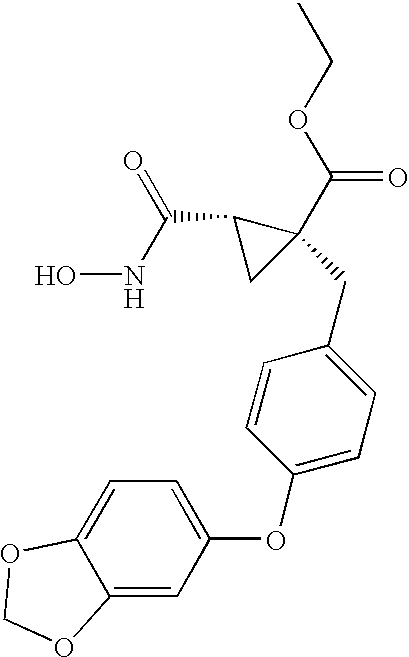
ONC(C1CC1(C(OCC)=O)CC1=CC=C(OC2=CC=C3C(=C2)OCO3)C=C1)=O
